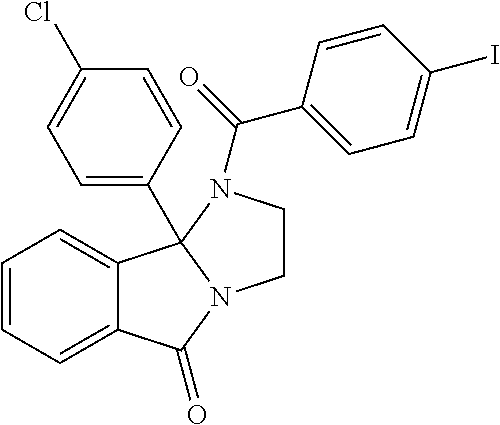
C12=CC=CC=C1C1(C3=CC=C(Cl)C=C3)N(C2=O)CCN1C(=O)C1=CC=C(I)C=C1
